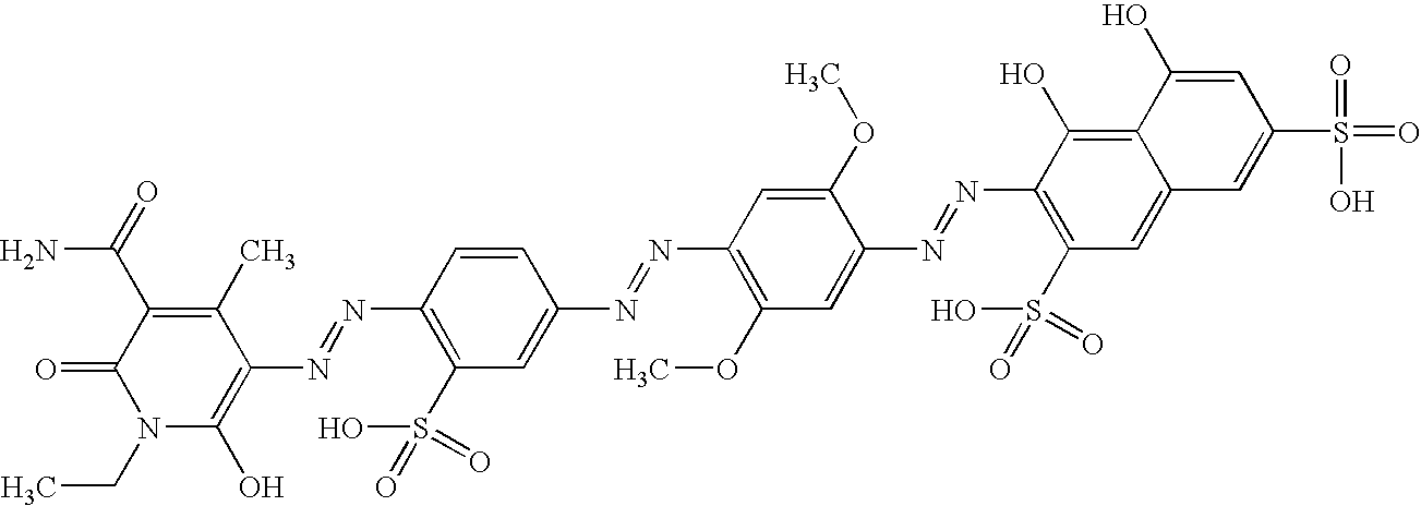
C1(N=NC2=C(O)N(CC)C(=O)C(C(=O)N)=C2C)=C(S(=O)(=O)O)C=C(N=NC2=C(OC)C=C(N=NC3=C(S(=O)(=O)O)C=C4C(=C3O)C(O)=CC(S(=O)(O)=O)=C4)C(OC)=C2)C=C1
